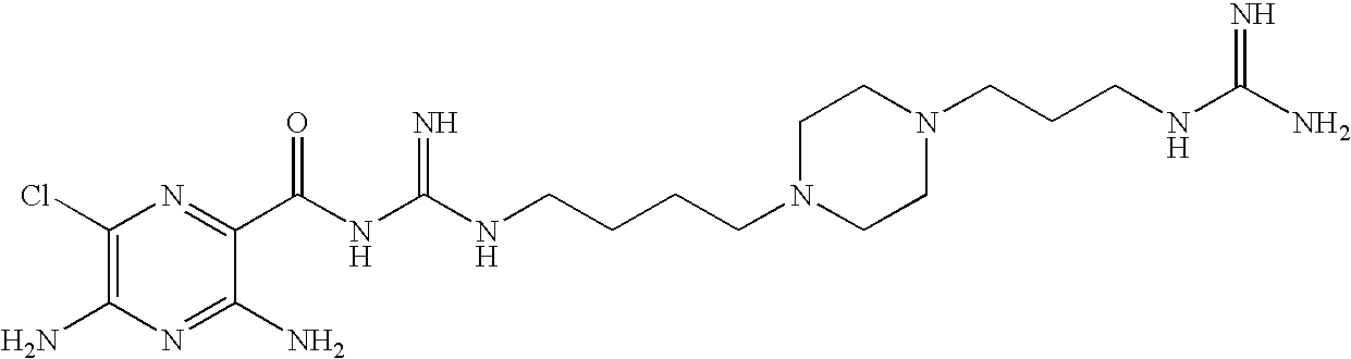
C1(Cl)=C(N)N=C(N)C(C(NC(NCCCCN2CCN(CCCNC(N)=N)CC2)=N)=O)=N1
